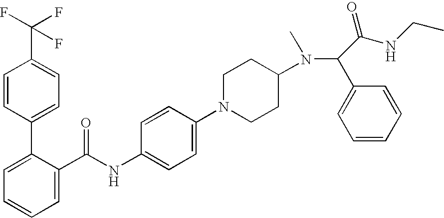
C1=C(C(NC2=CC=C(N3CCC(N(C(C4=CC=CC=C4)C(NCC)=O)C)CC3)C=C2)=O)C(C2=CC=C(C(F)(F)F)C=C2)=CC=C1
